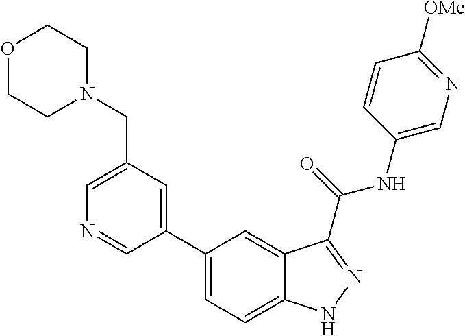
C1(CN2CCOCC2)=CN=CC(C2=CC=C3C(=C2)C(C(NC2=CN=C([OMe])C=C2)=O)=NN3)=C1
